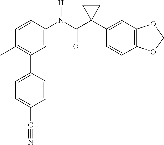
C1=C(N(C(C2(C3=CC4=C(C=C3)OCO4)CC2)=O)[H])C=CC(C)=C1C1=CC=C(C#N)C=C1
